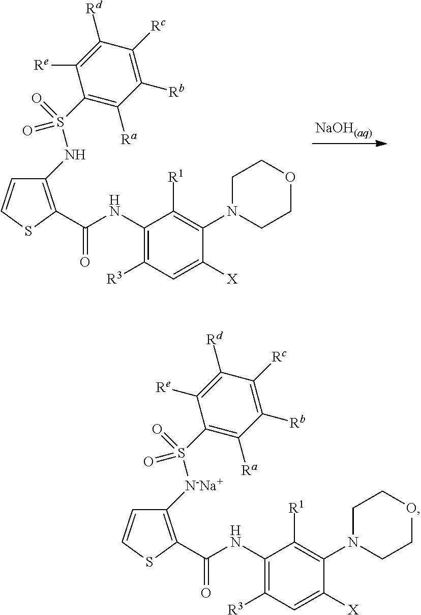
C1=CSC(C(NC2=C([R3])C=C([X])C(N3CCOCC3)=C2[R1])=O)=C1NS(C1=C([Ra])C([Rb])=C([Rc])C([Rd])=C1[Re])(=O)=O.C1=CSC(C(NC2=C([R3])C=C([X])C(N3CCOCC3)=C2[R1])=O)=C1[N-Na+]S(C1=C([Ra])C([Rb])=C([Rc])C([Rd])=C1[Re])(=O)=O
